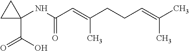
C1(NC(C=C(CCC=C(C)C)C)=O)(C(O)=O)CC1
